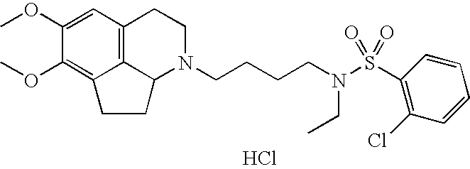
Cl.C12=C3C=C(OC)C(OC)=C1CCC2N(CCCCN(S(=O)(=O)C1=C(Cl)C=CC=C1)CC)CC3
